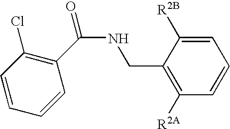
C1=C([R2B])C(CNC(C2=C(Cl)C=CC=C2)=O)=C([R2A])C=C1
